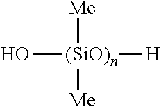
O[(SiO)n]([H])([Me])[Me]
